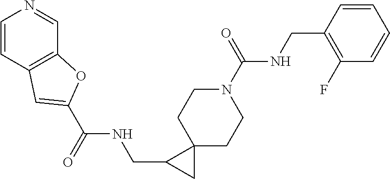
C1=CC2=C(C=N1)OC(C(NCC1CC13CCN(C(NCC1=C(F)C=CC=C1)=O)CC3)=O)=C2
